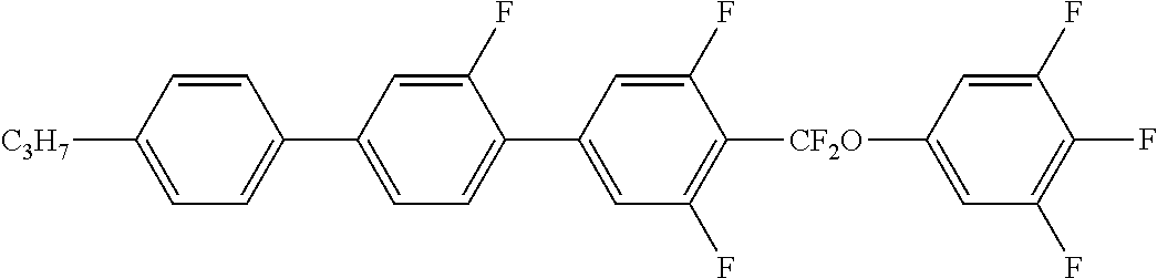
C1=C([C3H7])C=CC(C2=CC=C(C3=CC(F)=C([CF2O]C4=CC(F)=C(F)C(F)=C4)C(F)=C3)C(F)=C2)=C1
